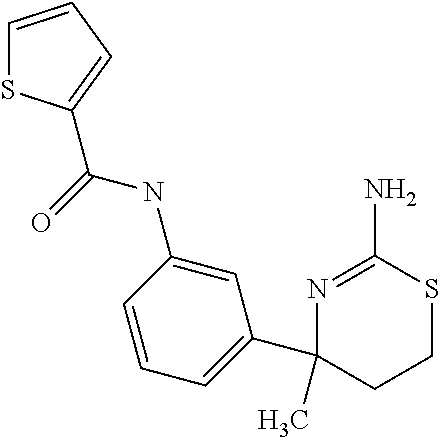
C1(C2=CC=CC(NC(=O)C3=CC=CS3)=C2)(C)CCSC(N)=N1
